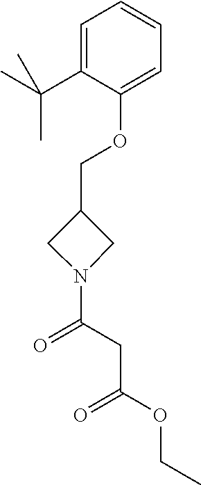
C1=C(C(C)(C)C)C(OCC2CN(C(CC(OCC)=O)=O)C2)=CC=C1
